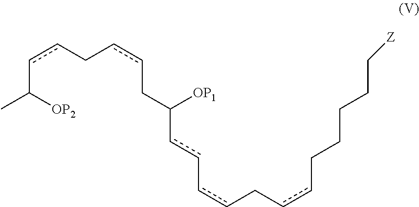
CC(ccCccCC(cc-ccCccCCCCC[Z])[OP1])[OP2]
